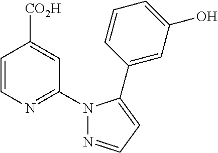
C1=CN=C(N2N=CC=C2C2=CC(O)=CC=C2)C=C1[CO2H]
